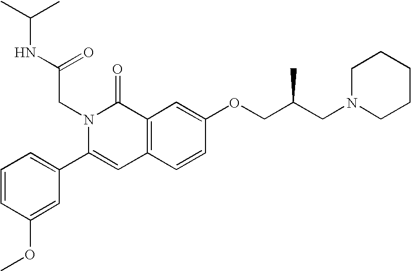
C1=CC(OC)=CC(C2=CC3=C(C(=O)N2CC(=O)NC(C)C)C=C(OCC(CN2CCCCC2)C)C=C3)=C1
